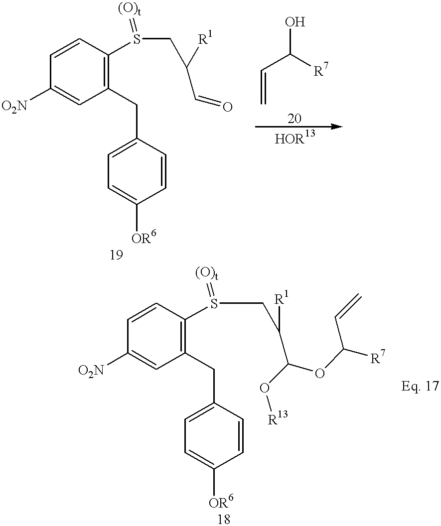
C1=C(CC2=C(S(CC([R1])C=O)=[(O)t])C=CC([O2N])=C2)C=CC([OR6])=C1.C(C([R7])O)=C.C1=C(CC2=C(S(CC([R1])C(OC([R7])C=C)O[R13])=[(O)t])C=CC([O2N])=C2)C=CC([OR6])=C1
